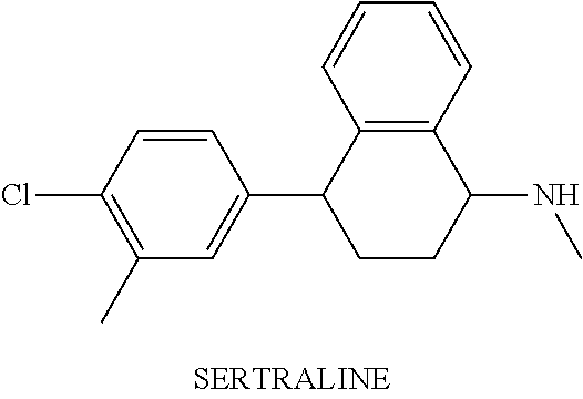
C12=C(C=CC=C1)C(NC)CCC2C1=CC(C)=C(Cl)C=C1
